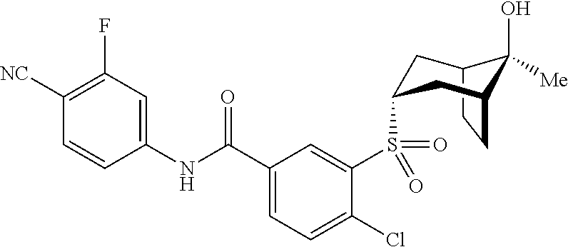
C1([NC])=C(F)C=C(NC(C2=CC=C(Cl)C(S(=O)(=O)C3CC4C(O)([Me])C(CC4)C3)=C2)=O)C=C1
